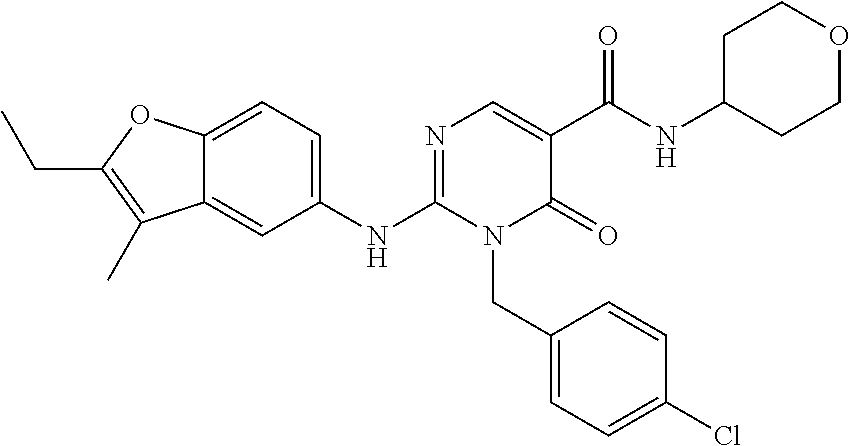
C12=CC=C(NC3=NC=C(C(NC4CCOCC4)=O)C(=O)N3CC3=CC=C(Cl)C=C3)C=C1C(C)=C(CC)O2
